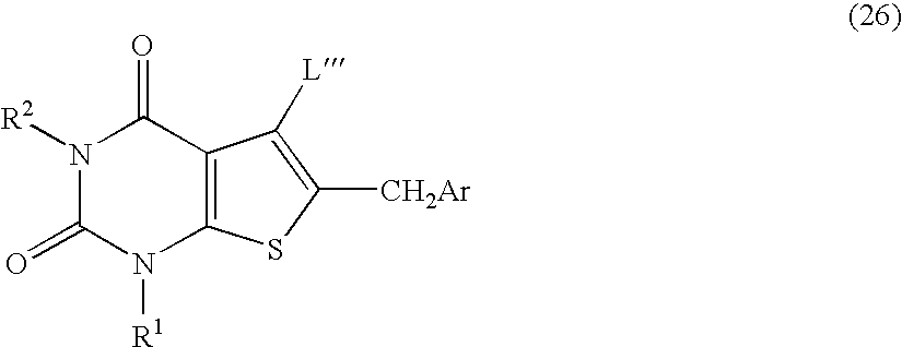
N1([R2])C(=O)N([R1])C2=C(C1=O)C([L])=C([CH2Ar])S2
